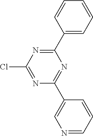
N1=C(Cl)N=C(C2=CC=CC=C2)N=C1C1=CN=CC=C1
